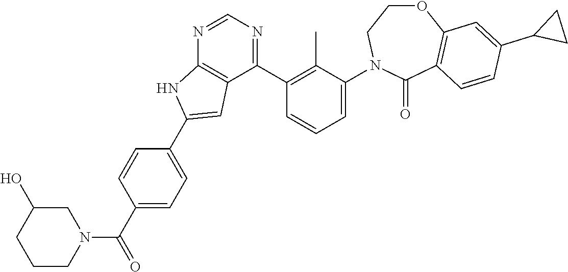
N1=CN=C(C2=C(C)C(N3CCOC4=C(C3=O)C=CC(C3CC3)=C4)=CC=C2)C2=C1NC(C1=CC=C(C(N3CC(O)CCC3)=O)C=C1)=C2
